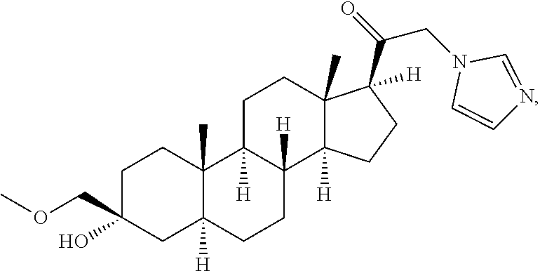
C1C(COC)(O)CC2([H])C(C)(C1)C1([H])C([H])(CC2)C2([H])C(C)(CC1)C(C(=O)CN1C=CN=C1)([H])CC2
